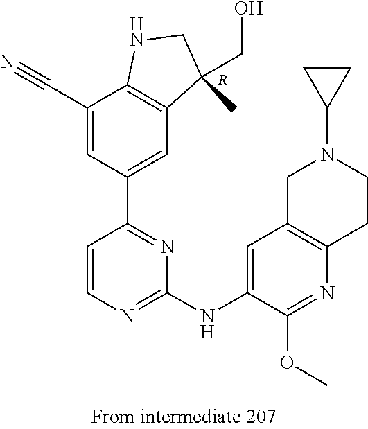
[R].C12=C(C(CO)(C)CN1)C=C(C1=NC(NC3=CC4=C(N=C3OC)CCN(C3CC3)C4)=NC=C1)C=C2C#N
